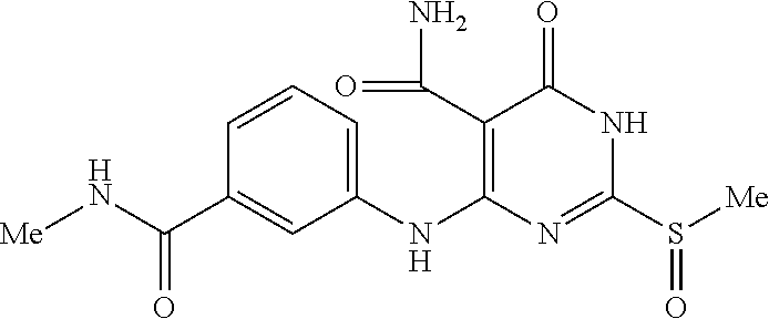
C1=CC=C(NC2=C(C(=O)N)C(=O)NC(S([Me])=O)=N2)C=C1C(N[Me])=O
